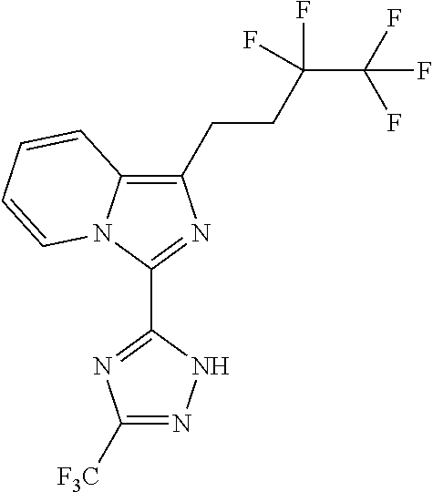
C1(CCC(C(F)(F)F)(F)F)=C2N(C(C3=NC([F3C])=NN3)=N1)C=CC=C2
